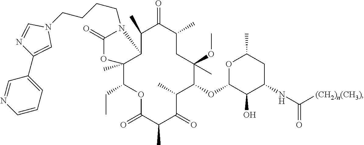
C1(C)C2C(C)(C(CC)OC(=O)C(C)C(=O)C(C)C(OC3C(O)C(NC(=O)[(CH2)n(CH3)])CC(C)O3)C(C)(OC)CC(C)C1=O)OC(=O)N2CCCCN1C=NC(C2=CC=CN=C2)=C1
